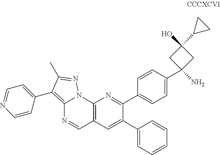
C12=C(C3=CC=NC=C3)C(C)=NN1C1=C(C=N2)C=C(C2=CC=CC=C2)C(C2=CC=C(C3(N)CC(O)(C4CC4)C3)C=C2)=N1
